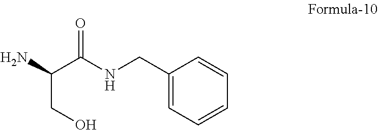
C(CO)(C(NCC1=CC=CC=C1)=O)N
